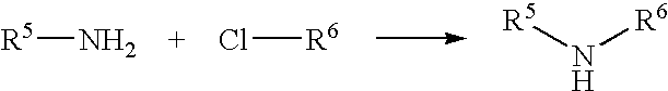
[R5]N.Cl[R6].[R5]N[R6]
